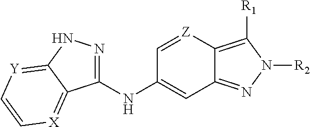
C1(NC2=CC3=NN([R2])C([R1])=C3[Z]=C2)=NNC2=[Y]C=C[X]=C12
